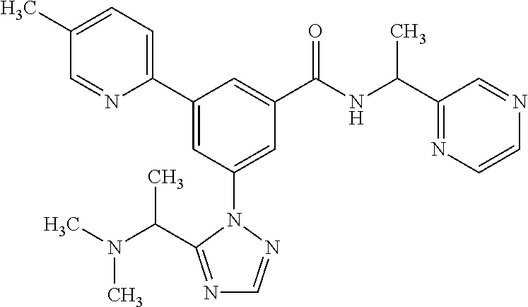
C1(C2=CC(N3N=CN=C3C(N(C)C)C)=CC(C(NC(C3=NC=CN=C3)C)=O)=C2)=CC=C(C)C=N1
